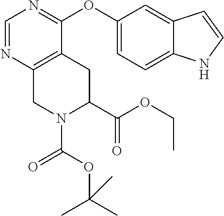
C1=NC2=C(C(OC3=CC=C4C(=C3)C=CN4)=N1)CC(C(OCC)=O)N(C(OC(C)(C)C)=O)C2
